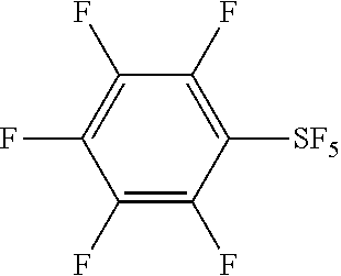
C1(F)=C(F)C([SF5])=C(F)C(F)=C1F
